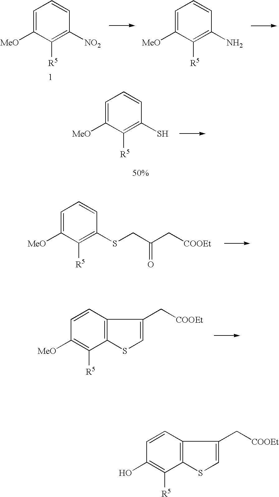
C1=C([MeO])C([R5])=C([NO2])C=C1.C1=C([MeO])C([R5])=C(N)C=C1.C1=C([MeO])C([R5])=C(S)C=C1.C1=C([MeO])C([R5])=C(SCC(C[COOEt])=O)C=C1.C1=CC2=C(C([R5])=C1[MeO])SC=C2C[COOEt].C1=CC2=C(C([R5])=C1O)SC=C2C[COOEt]
